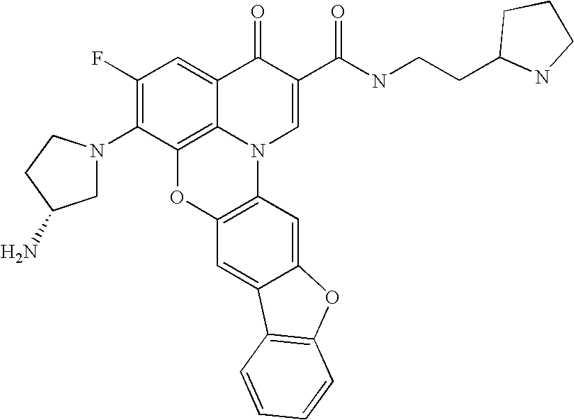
C1(F)=C(N2CC(N)CC2)C2=C3C(=C1)C(=O)C(C(NCCC1NCCC1)=O)=CN3C1=C(O2)C=C2C(=C1)OC1=C2C=CC=C1
